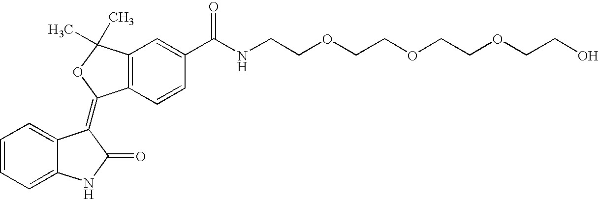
C12=C(C=CC(C(NCCOCCOCCOCCO)=O)=C1)C(=C1C3=CC=CC=C3NC1=O)OC2(C)C
